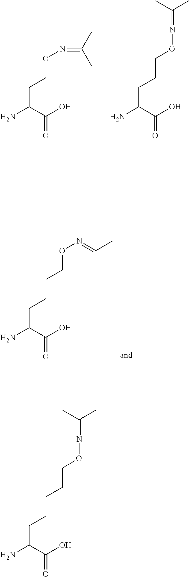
C(C(C(O)=O)N)CON=C(C)C.C(C(C(O)=O)N)CCON=C(C)C.C(C(C(O)=O)N)CCCON=C(C)C.C(C(C(O)=O)N)CCCCON=C(C)C
